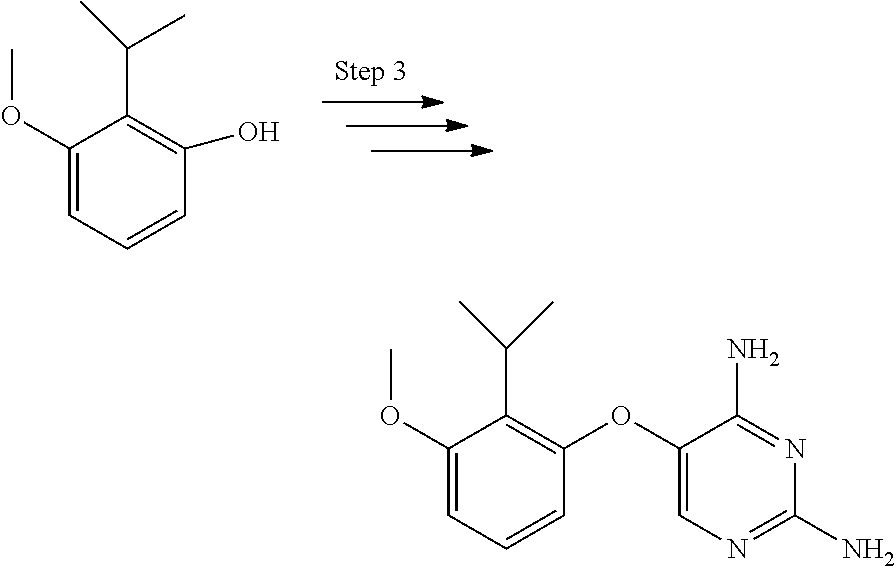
C1(OC)=CC=CC(O)=C1C(C)C.C1(OC)=CC=CC(OC2=CN=C(N)N=C2N)=C1C(C)C
